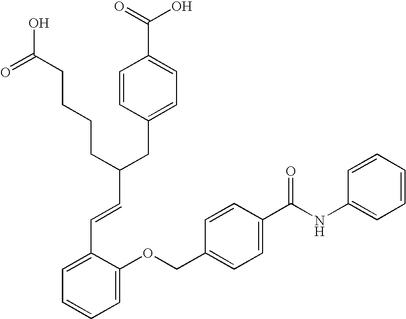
C1=C(OCC2=CC=C(C(NC3=CC=CC=C3)=O)C=C2)C(C=CC(CC2=CC=C(C(=O)O)C=C2)CCCCC(O)=O)=CC=C1
